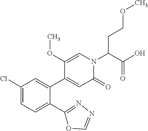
C1(Cl)=CC=C(C2=NN=CO2)C(C2=CC(=O)N(C(C(=O)O)CCOC)C=C2OC)=C1
